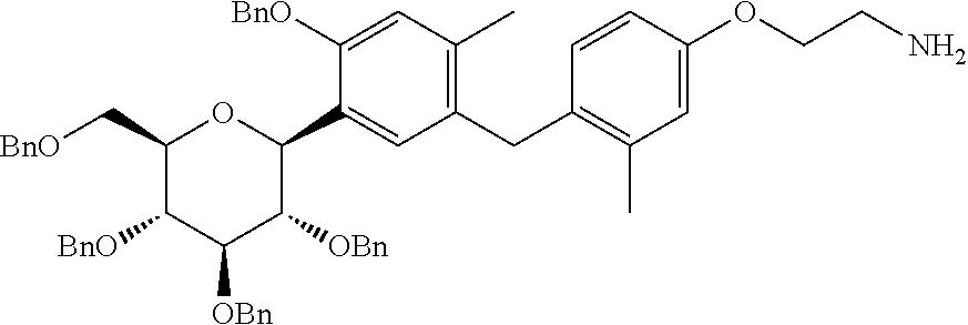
C1(C[BnO])C([BnO])C([OBn])C([OBn])C(C2=CC(CC3=C(C)C=C(OCCN)C=C3)=C(C)C=C2[BnO])O1
